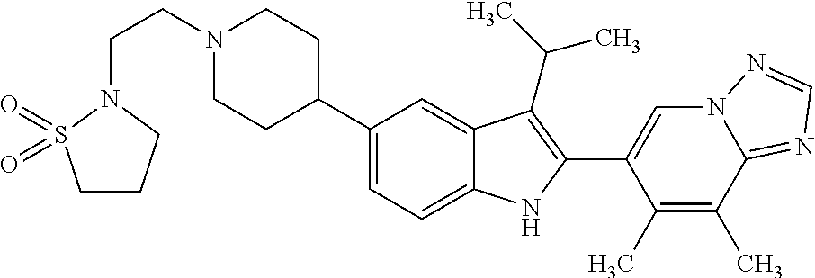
C(N1CCC(C2=CC=C3C(=C2)C(C(C)C)=C(C2=CN4C(=NC=N4)C(C)=C2C)N3)CC1)CN1CCCS1(=O)=O
